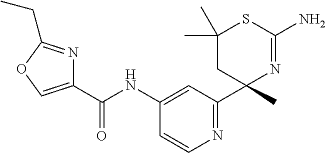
C1(C(NC2=CC(C3(C)N=C(N)SC(C)(C)C3)=NC=C2)=O)=COC(CC)=N1
